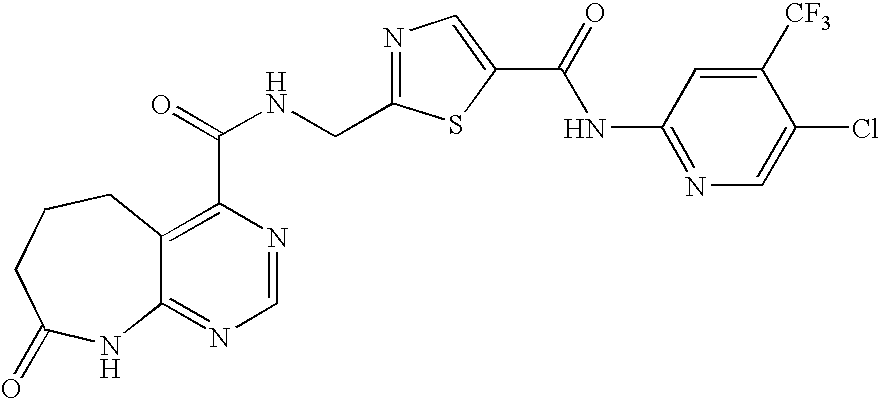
C12=NC=NC(C(=O)NCC3=NC=C(C(=O)NC4=NC=C(Cl)C([CF3])=C4)S3)=C1CCCC(=O)N2
